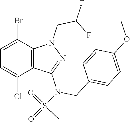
BrC1=CC=C(Cl)C2=C1N(CC(F)F)N=C2N(S(=O)(C)=O)CC1=CC=C(OC)C=C1
